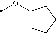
O(C1CCCC1)C
